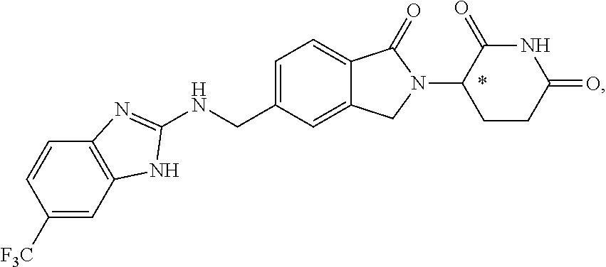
C1([F3C])=CC2=C(C=C1)N=C(NCC1=CC=C3C(=C1)CN(C1CCC(=O)NC1=O)C3=O)N2
